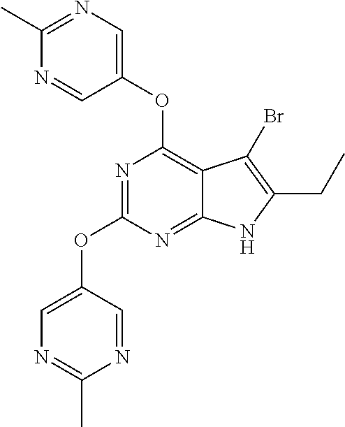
C12=NC(OC3=CN=C(C)N=C3)=NC(OC3=CN=C(C)N=C3)=C1C(Br)=C(CC)N2
